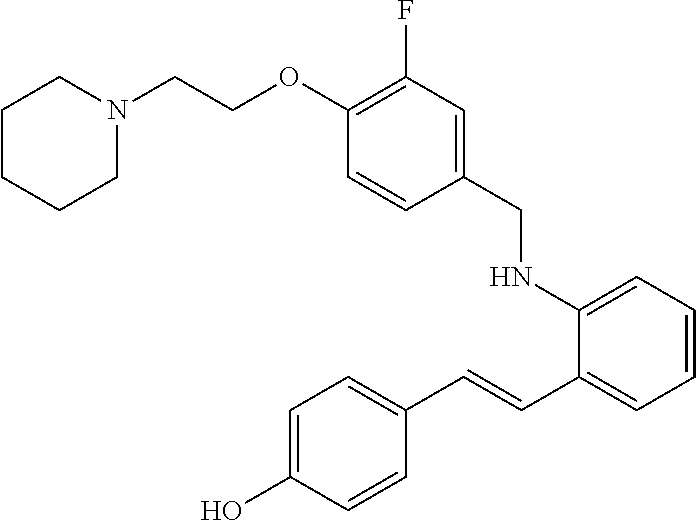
C1=CC(O)=CC=C1C=CC1=CC=CC=C1NCC1=CC(F)=C(OCCN2CCCCC2)C=C1
